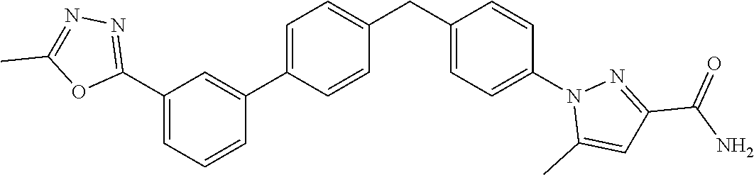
C1(C2=NN=C(C)O2)=CC=CC(C2=CC=C(CC3=CC=C(N4C(C)=CC(C(N)=O)=N4)C=C3)C=C2)=C1
